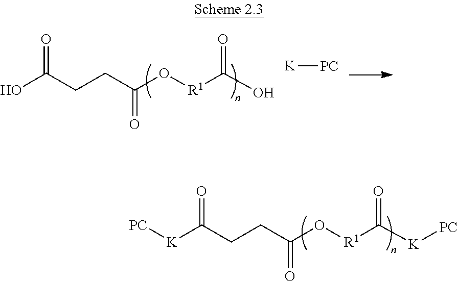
OC(CCC(O[R1]C(O)=O)=O)=O.[K][PC].[K](C(CCC(O[R1]C([K][PC])=O)=O)=O)[PC]
